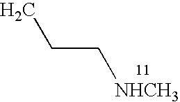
CCC[NHCH3]
